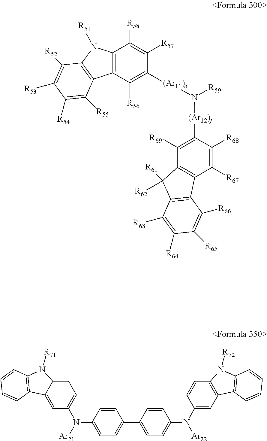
C12=C(C([R56])=C([(Ar11)e]N([R59])[(Ar12)f]C3=C([R69])C4=C(C([R67])=C3[R68])C3=C(C4([R61])[R62])C([R63])=C([R64])C([R65])=C3[R66])C([R57])=C1[R58])C1=C(N2[R51])C([R52])=C([R53])C([R54])=C1[R55].C1=C2C(=CC(N(C3=CC=C(C4=CC=C(N(C5=CC6=C(C=C5)N([R72])C5=C6C=CC=C5)[Ar22])C=C4)C=C3)[Ar21])=C1)C1=C(N2[R71])C=CC=C1
